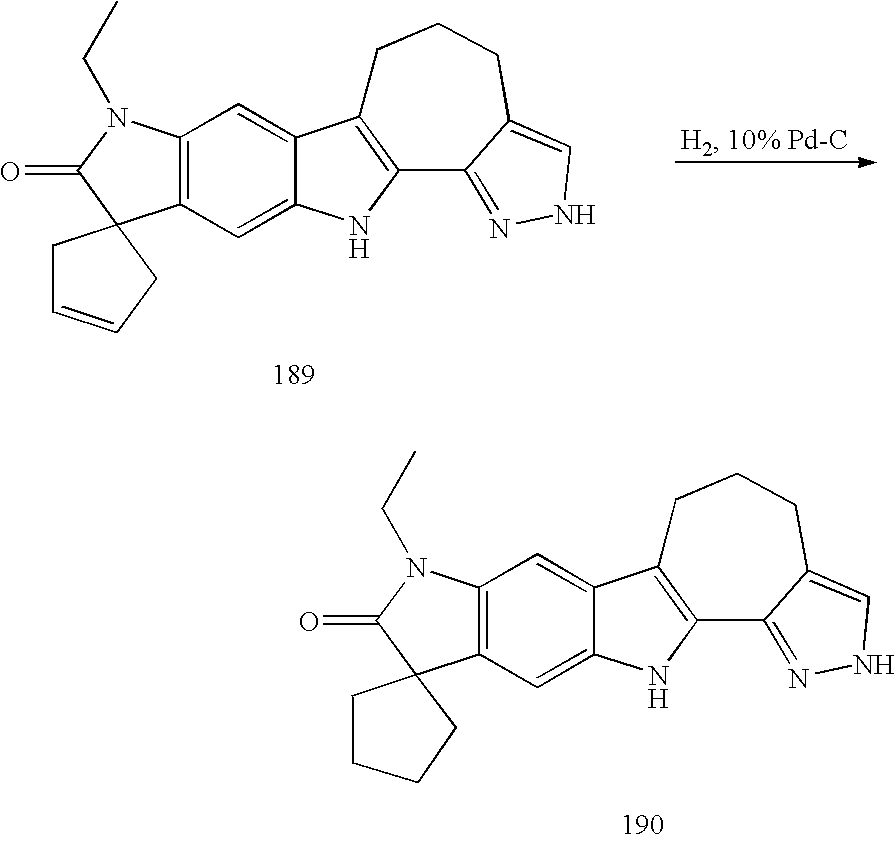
C12=C(C=C3C(=C1)C1=C(N3)C3=NNC=C3CCC1)C1(C(=O)N2CC)CCCC1.C12=C(C=C3C(=C1)C1=C(N3)C3=NNC=C3CCC1)C1(C(=O)N2CC)CC=CC1
